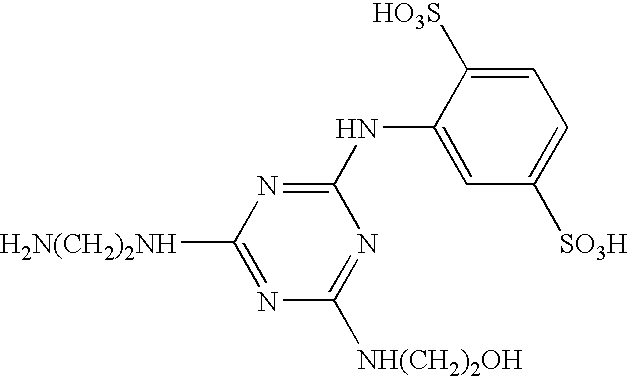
N(C1=NC([H2N(CH2)2NH])=NC([NH(CH2)2OH])=N1)C1=CC([SO3H])=CC=C1[HO3S]
